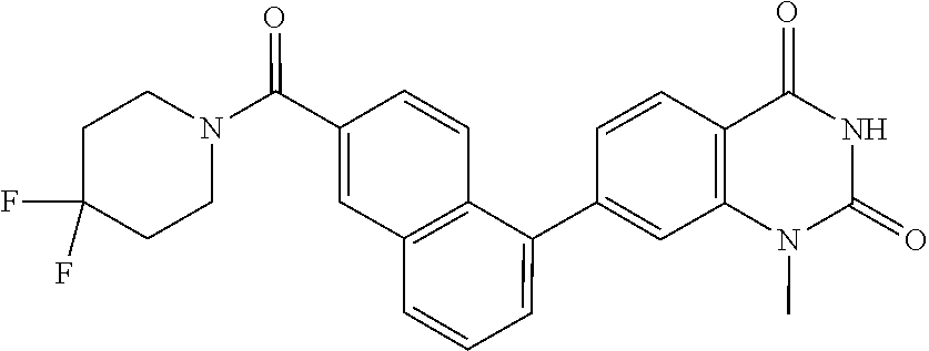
C1(C2=CC=CC3=C2C=CC(C(N2CCC(F)(F)CC2)=O)=C3)=CC2=C(C=C1)C(=O)NC(=O)N2C
